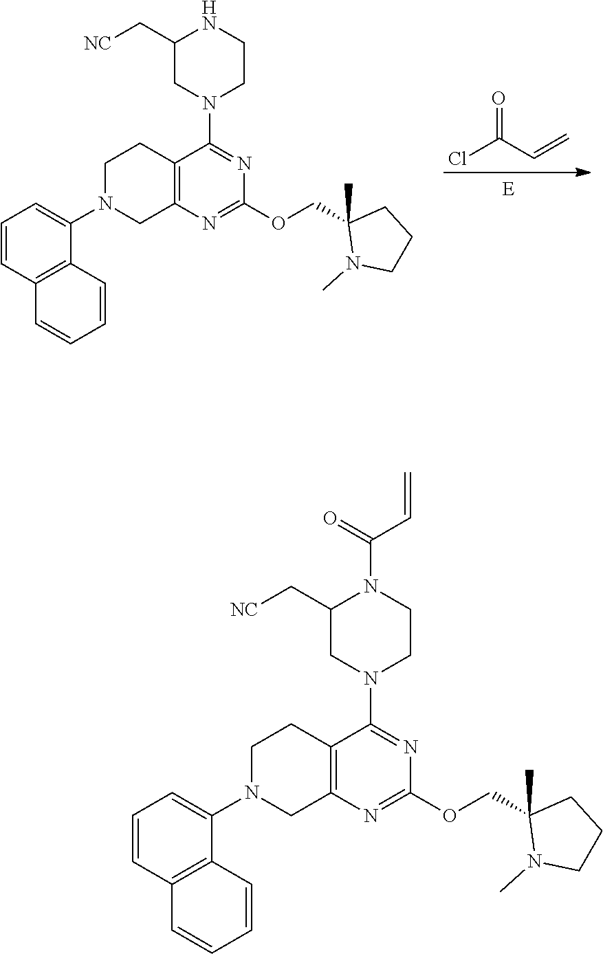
C1N(C2=CC=CC3=C2C=CC=C3)CC2=C(C1)C(N1CC(C[NC])N(C(=O)C=C)CC1)=NC(OCC1(C)N(C)CCC1)=N2.C1N(C2=CC=CC3=C2C=CC=C3)CC2=C(C1)C(N1CC(C[NC])NCC1)=NC(OCC1(C)N(C)CCC1)=N2.O=C(C=C)Cl
